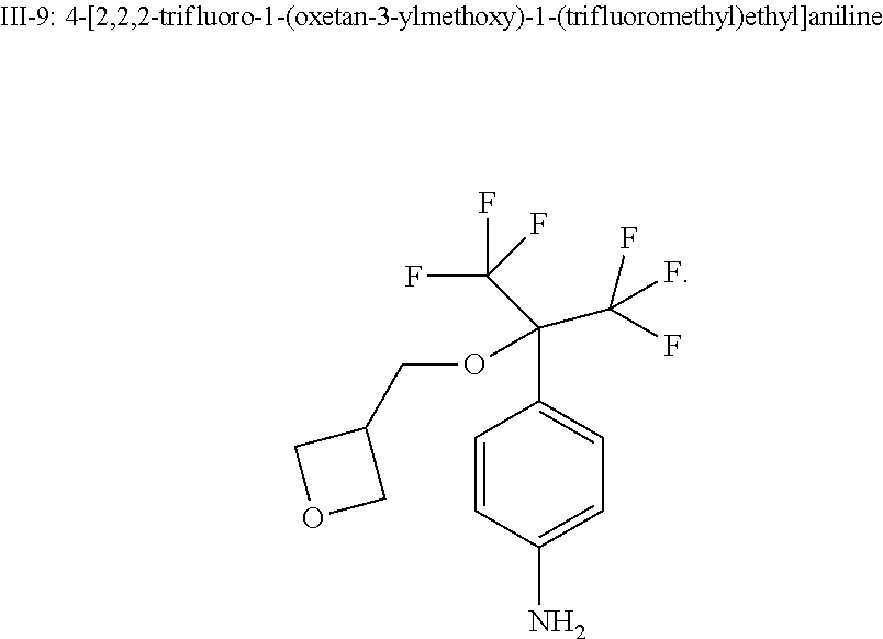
C1=CC(N)=CC=C1C(C(F)(F)F)(OCC1COC1)C(F)(F)F
